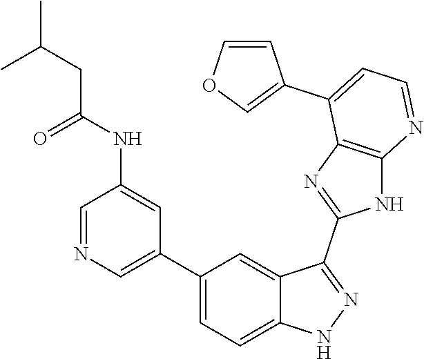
C1=NC=C(C2=CC=C3C(=C2)C(C2=NC4=C(N2)N=CC=C4C2=COC=C2)=NN3)C=C1NC(=O)CC(C)C
